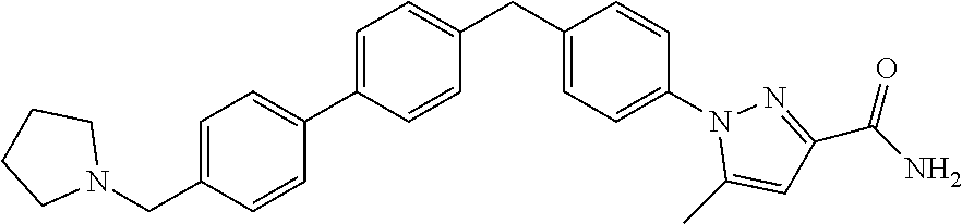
C1=C(C2=CC=C(CN3CCCC3)C=C2)C=CC(CC2=CC=C(N3C(C)=CC(C(N)=O)=N3)C=C2)=C1
